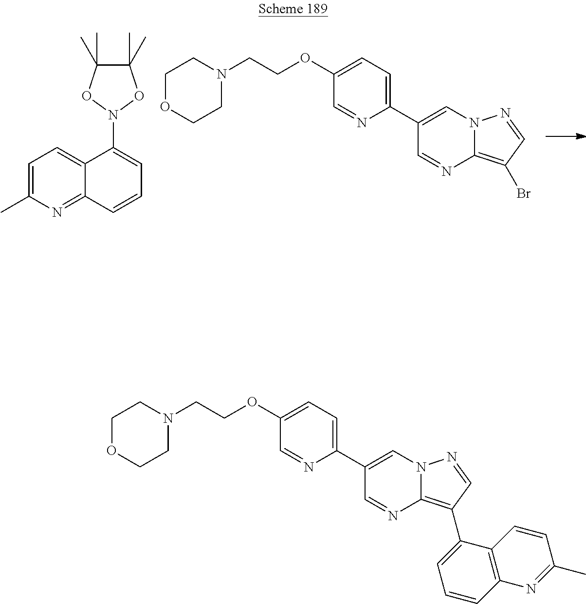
C12=C(Br)C=NN1C=C(C1=CC=C(OCCN3CCOCC3)C=N1)C=N2.C1=C(C)N=C2C(=C1)C(N1OC(C)(C)C(C)(C)O1)=CC=C2.C12=C(C3=CC=CC4=C3C=CC(C)=N4)C=NN1C=C(C1=CC=C(OCCN3CCOCC3)C=N1)C=N2
